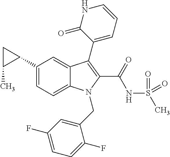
C1(C2CC2C)=CC=C2C(=C1)C(C1=CC=CNC1=O)=C(C(NS(C)(=O)=O)=O)N2CC1=CC(F)=CC=C1F
